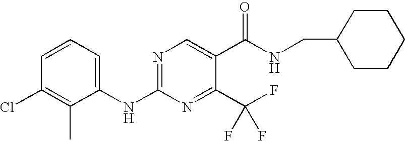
C1(NC2=NC=C(C(NCC3CCCCC3)=O)C(C(F)(F)F)=N2)=CC=CC(Cl)=C1C
